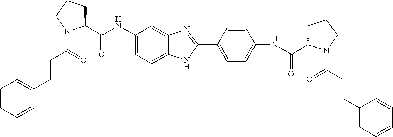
C1(CCC(=O)N2C(C(NC3=CC=C4C(=C3)N=C(C3=CC=C(NC(=O)C5CCCN5C(CCC5=CC=CC=C5)=O)C=C3)N4)=O)CCC2)=CC=CC=C1
